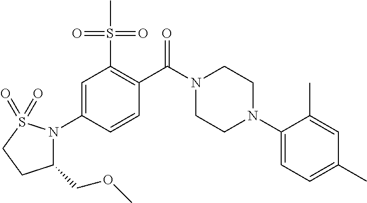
C1=C(N2C(COC)CCS2(=O)=O)C=CC(C(N2CCN(C3=CC=C(C)C=C3C)CC2)=O)=C1S(C)(=O)=O
